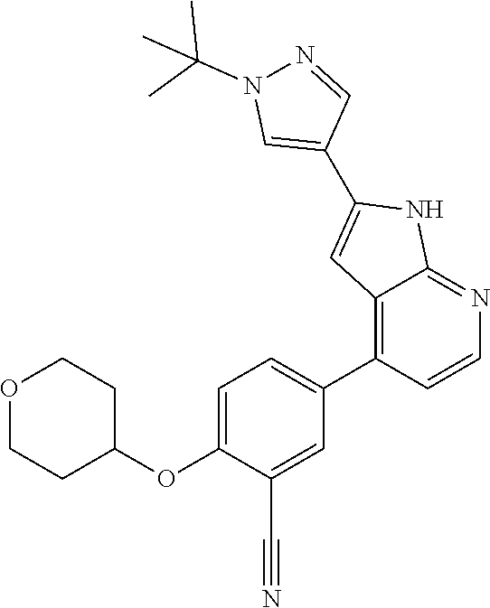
C12=C(C3=CC=C(OC4CCOCC4)C(C#N)=C3)C=CN=C1NC(C1=CN(C(C)(C)C)N=C1)=C2
